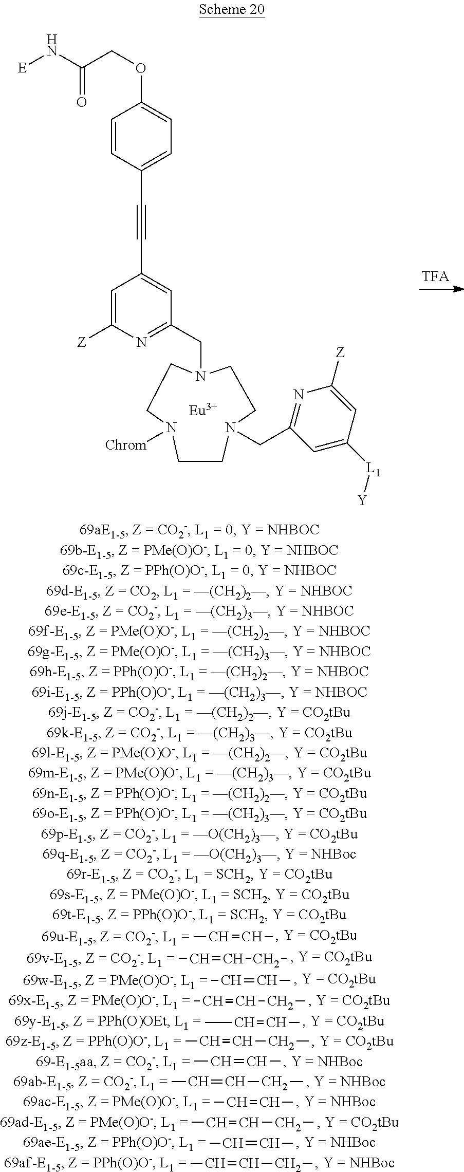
C(COC1=CC=C(C#CC2=CC(CN3CCN([Chrom])CCN(CC4=NC([Z])=CC([L1][Y])=C4)CC3)=NC([Z])=C2)C=C1)(N[E])=O.[Eu].CC=CCC.CC=CC.CC=CCC.CC=CC.CC=CCC.CC=CC.CC=CCC.CC=CC.CC=CCC.CC=CC.CC=CCC.CC=CC
